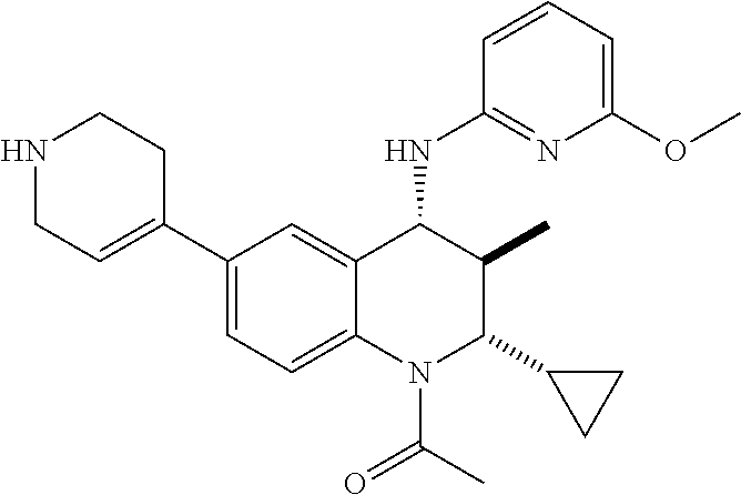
C1(C2=CCNCC2)=CC=C2C(=C1)C(NC1=NC(OC)=CC=C1)C(C)C(C1CC1)N2C(C)=O
